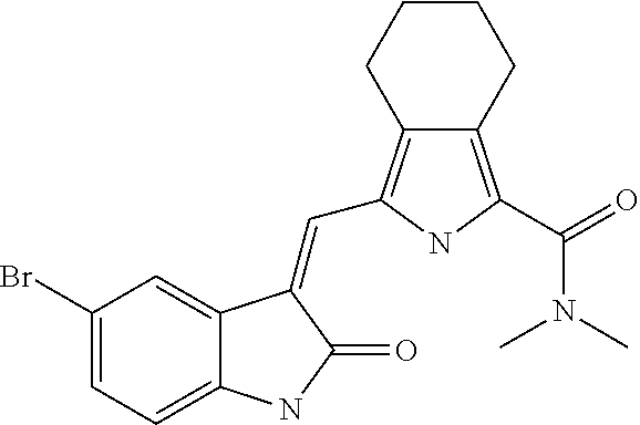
C1(Br)=CC=C2C(=C1)C(=CC1=C3C(=C(C(=O)N(C)C)N1)CCCC3)C(=O)N2
